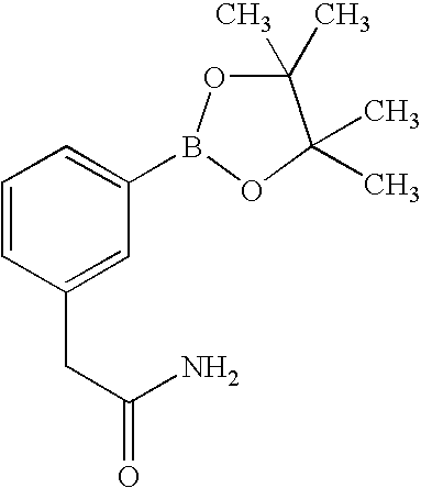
C1=CC(CC(=O)N)=CC(B2OC(C)(C)C(C)(C)O2)=C1
